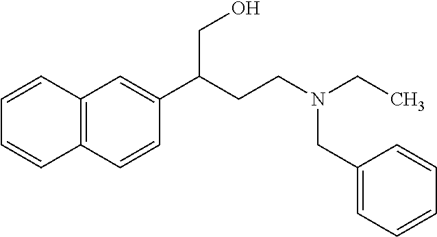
C12=C(C=CC(C(CCN(CC)CC3=CC=CC=C3)CO)=C1)C=CC=C2
